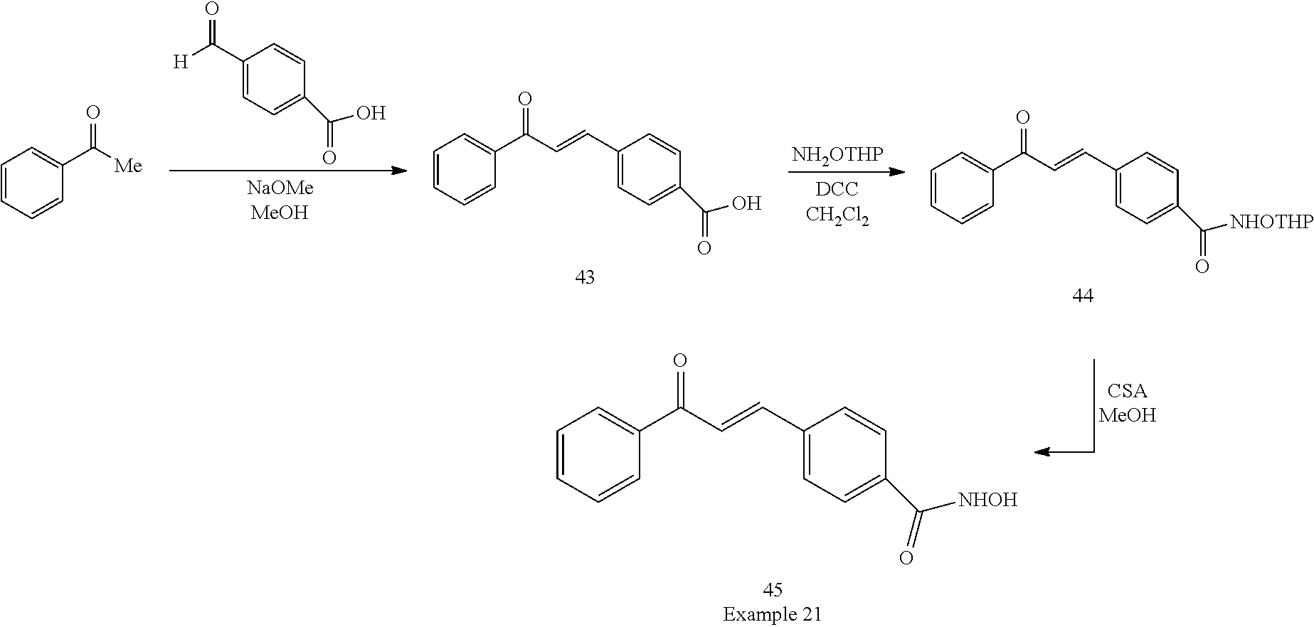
C1=CC=CC(C(C=CC2=CC=C(C(O)=O)C=C2)=O)=C1.[NH2OTHP].C1=CC=CC(C(C=CC2=CC=C(C([NHOTHP])=O)C=C2)=O)=C1.C1=CC(C([H])=O)=CC=C1C(O)=O.C1=CC=CC(C([Me])=O)=C1.C1=CC=CC(C(C=CC2=CC=C(C([NHOH])=O)C=C2)=O)=C1
